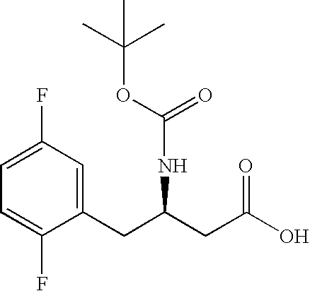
C1(CC(CC(O)=O)NC(OC(C)(C)C)=O)=CC(F)=CC=C1F
